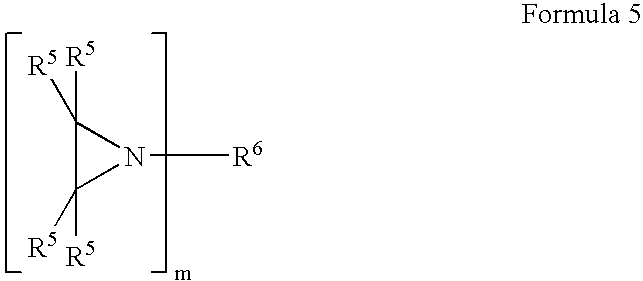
C1([R5])([R5])C([R5])([R5])N1[R6]
